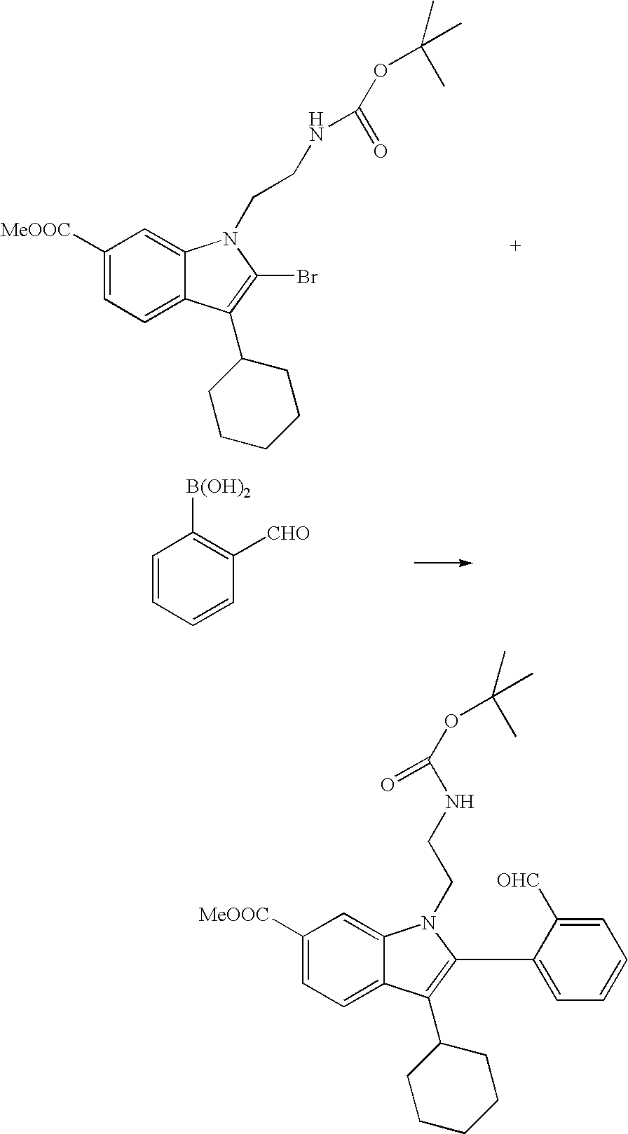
C1([MeOOC])=CC=C2C(=C1)N(CCNC(OC(C)(C)C)=O)C(Br)=C2C1CCCCC1.C1=CC=CC([CHO])=C1[B(OH)2].C1([MeOOC])=CC=C2C(=C1)N(CCNC(OC(C)(C)C)=O)C(C1=CC=CC=C1[OHC])=C2C1CCCCC1
